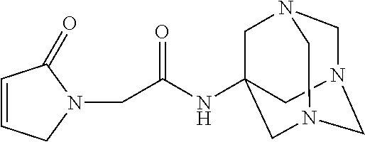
C1N(CC(NC23CN4CN(CN(C2)C4)C3)=O)C(=O)C=C1
